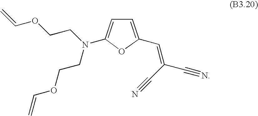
C1=C(C=C(C#N)C#N)OC(N(CCOC=C)CCOC=C)=C1
